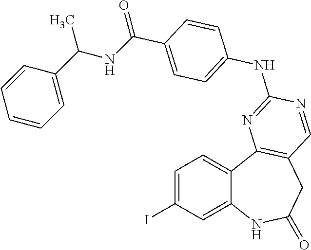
C1=C(I)C=C2C(=C1)C1=C(CC(=O)N2)C=NC(NC2=CC=C(C(=O)NC(C3=CC=CC=C3)C)C=C2)=N1
